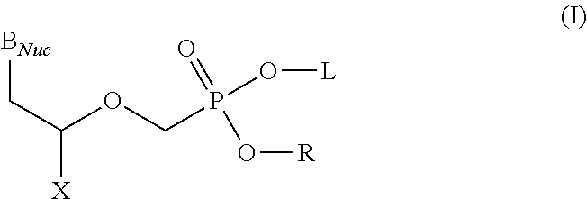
[BNuc]CC([X])OCP(O[L])(=O)O[R]
